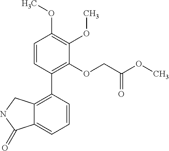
C12=C(C3=C(OCC(OC)=O)C(OC)=C(OC)C=C3)C=CC=C1C(=O)NC2
